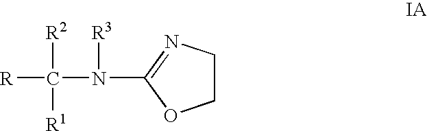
C1CN=C(N(C([R2])([R])[R1])[R3])O1
